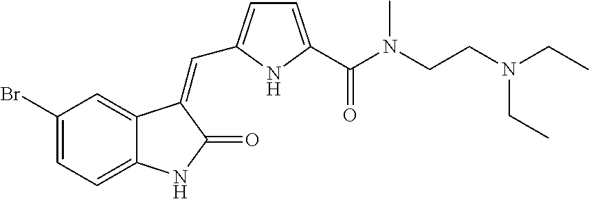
C1(Br)=CC=C2C(=C1)C(=CC1=CC=C(C(N(CCN(CC)CC)C)=O)N1)C(=O)N2
